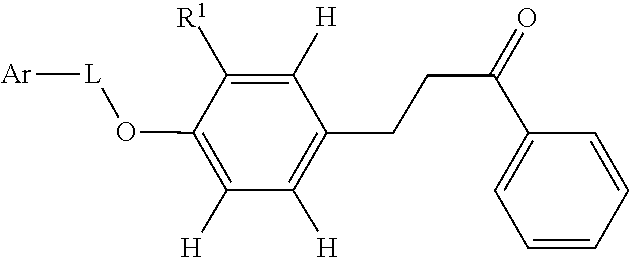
C1(C(CCC2=C([H])C([H])=C(O[L][Ar])C([R1])=C2[H])=O)=CC=CC=C1
